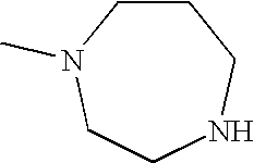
C1CN(C)CCNC1
